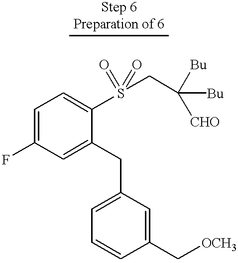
C1=C(F)C=C(CC2=CC=CC(C[OCH3])=C2)C(S(CC([Bu])([Bu])[CHO])(=O)=O)=C1
